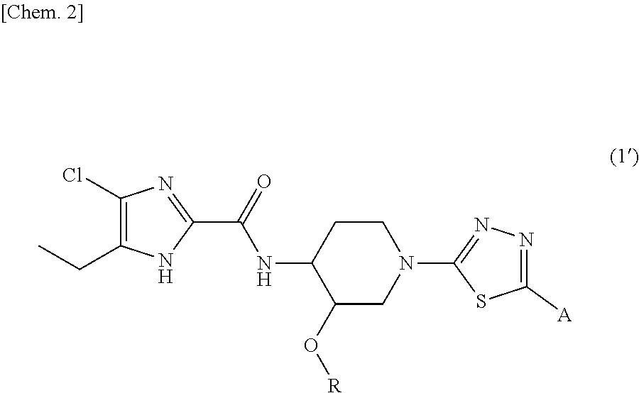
C1(Cl)=C(CC)NC(C(=O)NC2C(O[R])CN(C3=NN=C([A])S3)CC2)=N1
